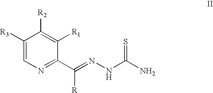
C1(C(=NNC(N)=S)[R])=NC=C([R3])C([R2])=C1[R1]
